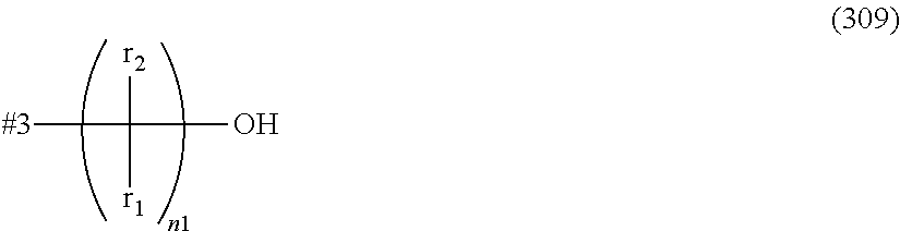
C([r2])([r1])([#3])O
